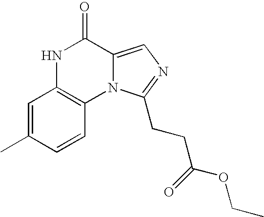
N1C2=C(N3C(=CN=C3CCC(=O)OCC)C1=O)C=CC(C)=C2
